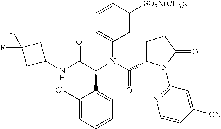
C1(NC(C(N(C(=O)C2CCC(=O)N2C2=NC=CC([CN])=C2)C2=CC=CC([SO2N(CH3)2])=C2)C2=CC=CC=C2Cl)=O)CC(F)(F)C1
